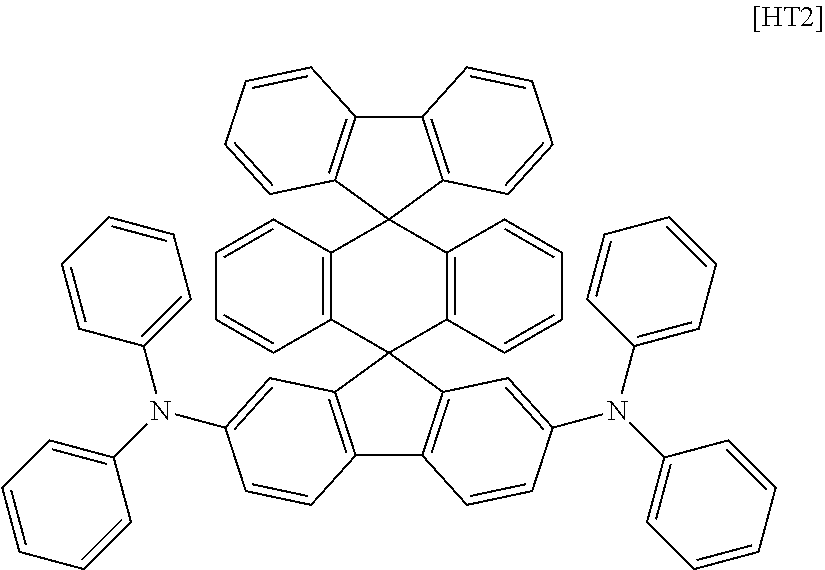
C12=C(C=CC=C1)C1(C3=C2C=CC=C3)C2=C(C=CC=C2)C2(C3=C(C4=C2C=C(N(C2=CC=CC=C2)C2=CC=CC=C2)C=C4)C=CC(N(C2=CC=CC=C2)C2=CC=CC=C2)=C3)C2=C1C=CC=C2
